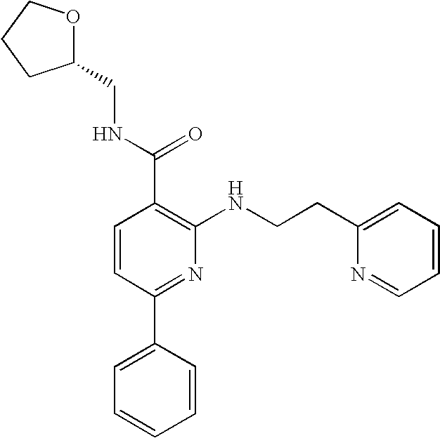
O1C(CNC(C2=C(NCCC3=CC=CC=N3)N=C(C3=CC=CC=C3)C=C2)=O)CCC1
